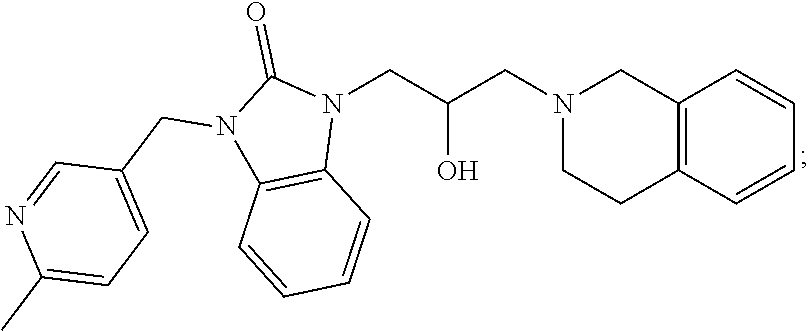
C12=C(C=CC=C1)CCN(CC(CN1C(=O)N(CC3=CC=C(C)N=C3)C3=C1C=CC=C3)O)C2
